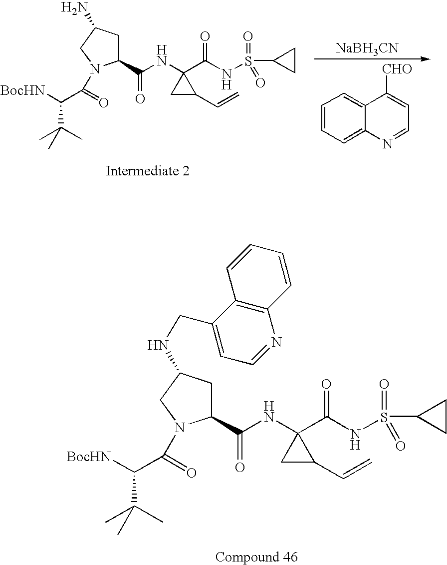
C1=CC=C2C(=C1)C([CHO])=CC=N2.[NaBH3CN].C1(C(NC2(C(NS(C3CC3)(=O)=O)=O)CC2C=C)=O)CC(N)CN1C(C([BocHN])C(C)(C)C)=O.C1(C(NC2(C(NS(C3CC3)(=O)=O)=O)CC2C=C)=O)CC(NCC2=CC=NC3=C2C=CC=C3)CN1C(C([BocHN])C(C)(C)C)=O
